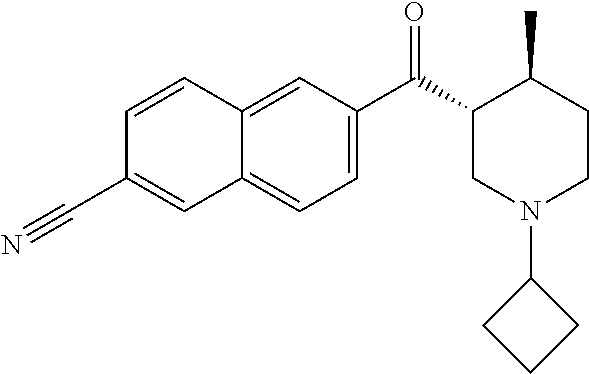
C1=CC2=CC(C(C3CN(C4CCC4)CCC3C)=O)=CC=C2C=C1C#N
